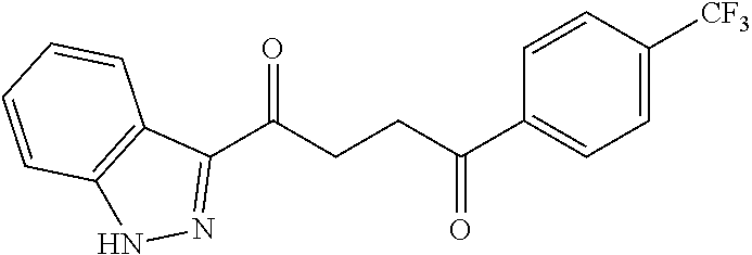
C1(C(CCC(C2=CC=C([CF3])C=C2)=O)=O)=NNC2=C1C=CC=C2
